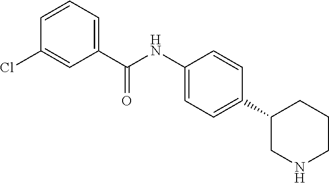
C1=CC=C(C(NC2=CC=C(C3CNCCC3)C=C2)=O)C=C1Cl
